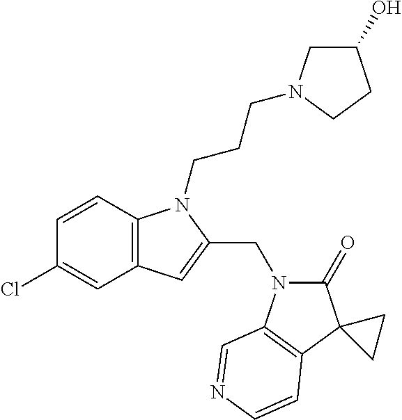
C1=CC2=C(C=C1Cl)C=C(CN1C(=O)C3(C4=C1C=NC=C4)CC3)N2CCCN1CC(O)CC1
